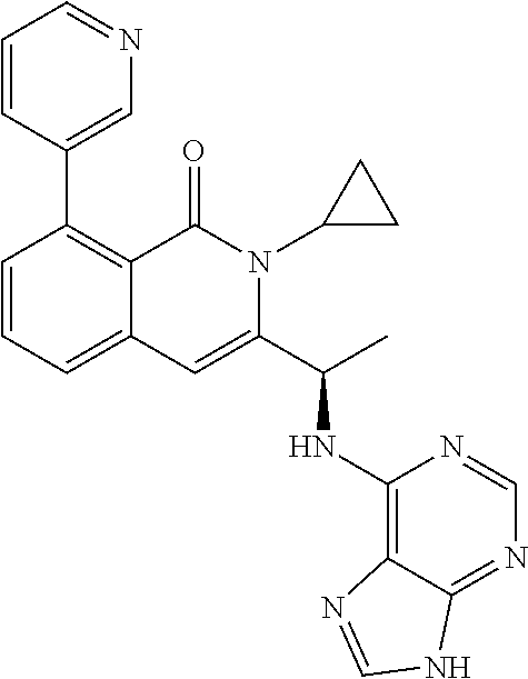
C1=CC=C2C(=C1C1=CN=CC=C1)C(=O)N(C1CC1)C(C(C)NC1=C3C(=NC=N1)NC=N3)=C2
